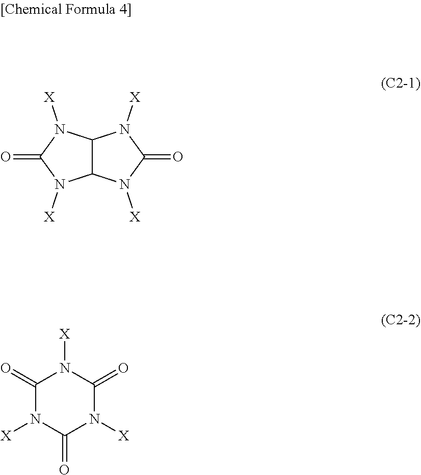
C12C(N([X])C(=O)N1[X])N([X])C(=O)N2[X].C1(=O)N([X])C(=O)N([X])C(=O)N1[X]
